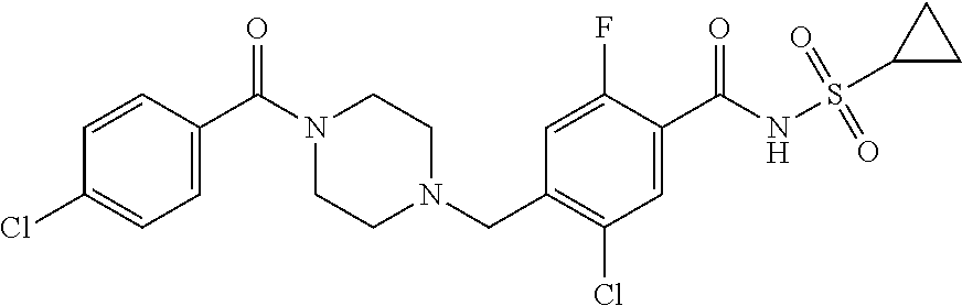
C1=CC(C(N2CCN(CC3=C(Cl)C=C(C(NS(C4CC4)(=O)=O)=O)C(F)=C3)CC2)=O)=CC=C1Cl
